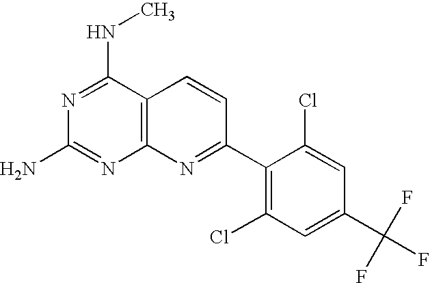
N1=C(NC)C2=C(N=C1N)N=C(C1=C(Cl)C=C(C(F)(F)F)C=C1Cl)C=C2
